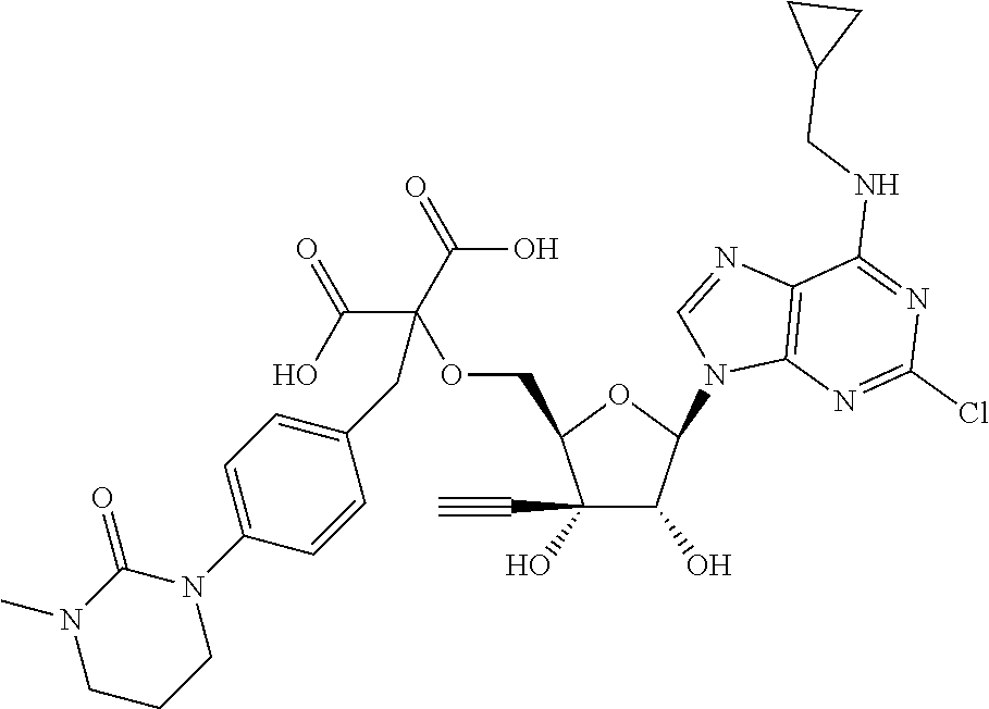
C1(O)(C#C)C(O)C(N2C3=C(N=C2)C(NCC2CC2)=NC(Cl)=N3)OC1COC(C(=O)O)(C(=O)O)CC1=CC=C(N2C(=O)N(C)CCC2)C=C1
